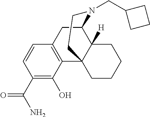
C1=CC(C(N)=O)=C(O)C2=C1CC1C3([H])C2(CCCC3)CCN1CC1CCC1
